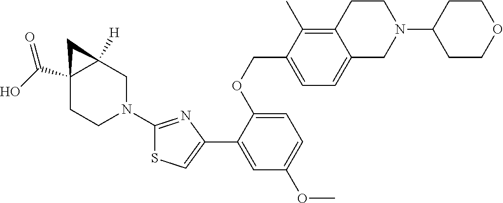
C1=C(OCC2=CC=C3C(=C2C)CCN(C2CCOCC2)C3)C(C2=CSC(N3CC4([H])C(C(O)=O)(CC3)C4)=N2)=CC(OC)=C1
